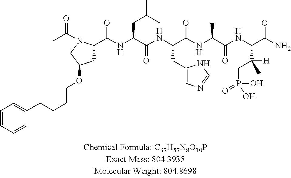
CC(=O)N1C(C(NC(C(NC(C(NC(C(NC(C(N)=O)C([H])(C)CP(O)(=O)O)=O)C)=O)CC2=CN=CN2)=O)CC(C)C)=O)CC(OCCCCC2=CC=CC=C2)C1
